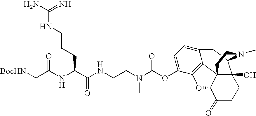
C1C2=CC=C(OC(=O)N(CCNC(C(CCCNC(=N)N)NC(=O)C[BocHN])=O)C)C3=C2C24C(O3)C(=O)CCC2(O)C1N(C)CC4
